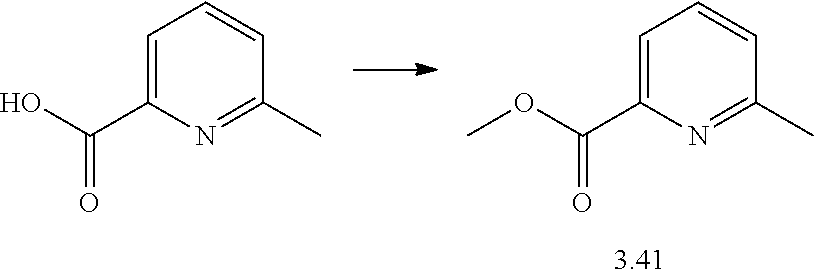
C1=C(C(=O)OC)N=C(C)C=C1.C1=C(C(O)=O)N=C(C)C=C1
